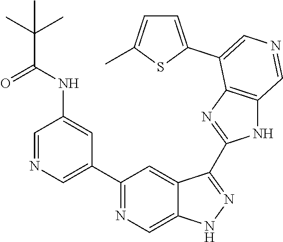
C1(C2=CN=CC(NC(C(C)(C)C)=O)=C2)=NC=C2C(=C1)C(C1=NC3=C(N1)C=NC=C3C1=CC=C(C)S1)=NN2
